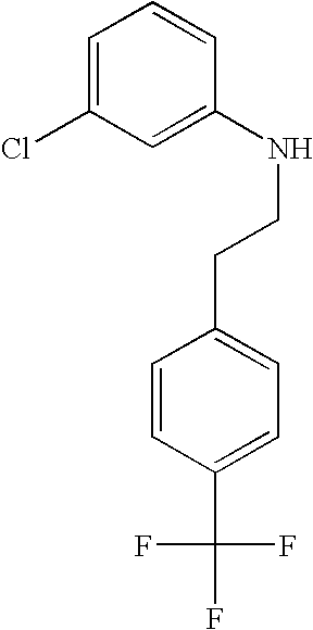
N(CCC1=CC=C(C(F)(F)F)C=C1)C1=CC(Cl)=CC=C1
